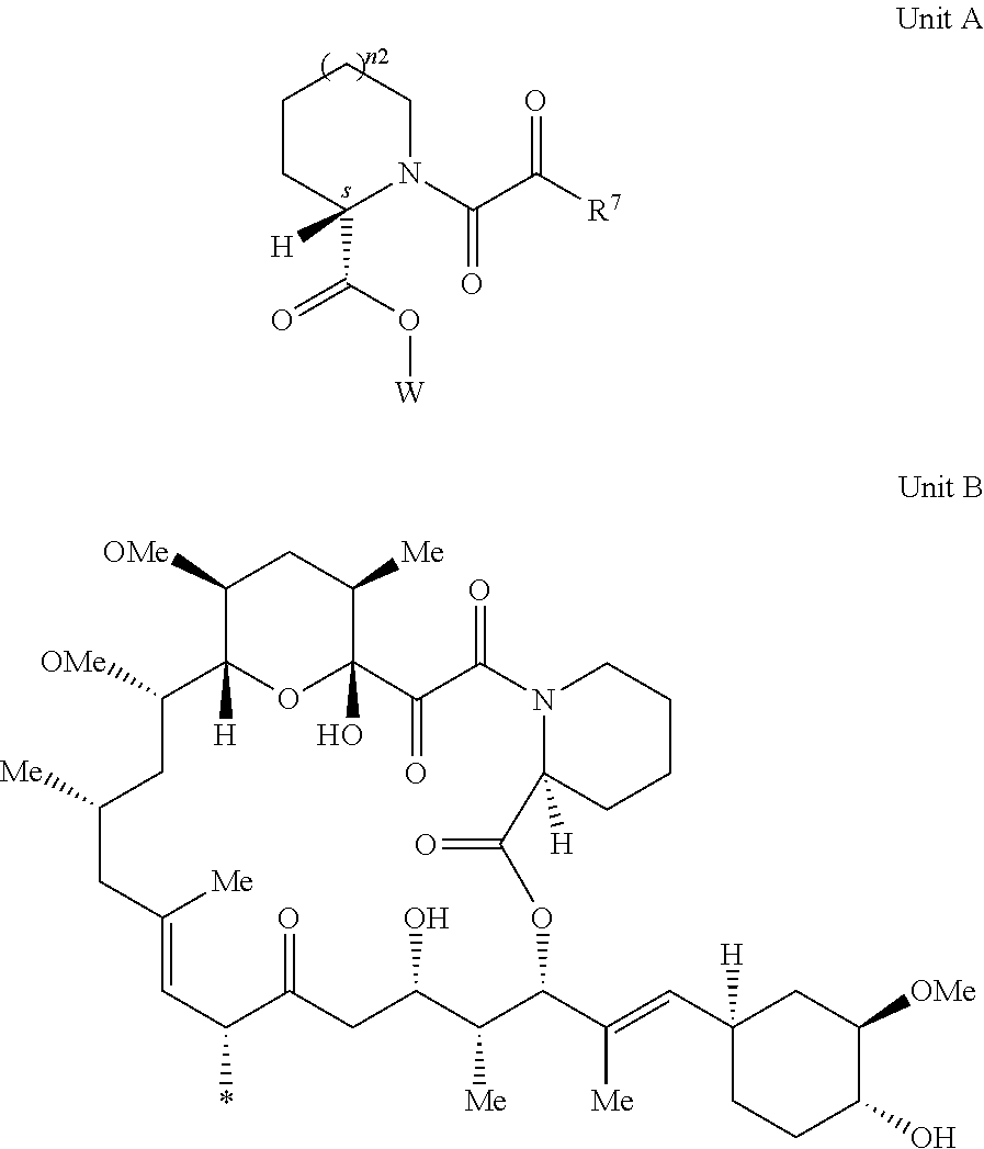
C1CC(C(O[W])=O)([H])N(C(C([R7])=O)=O)CC1.C1([OMe])C2([H])OC(O)(C([Me])C1)C(=O)C(=O)N1C([H])(C(=O)OC(C([Me])=CC3([H])CCC(O)C([OMe])C3)C([Me])C(O)CC(=O)C(*)C=C([Me])CC([Me])CC2[OMe])CCCC1
